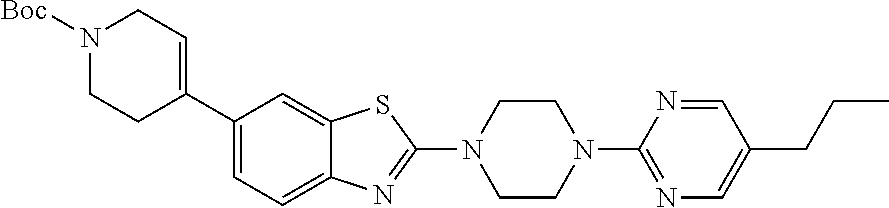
C1(C2=CCN([Boc])CC2)=CC=C2C(=C1)SC(N1CCN(C3=NC=C(CCC)C=N3)CC1)=N2
